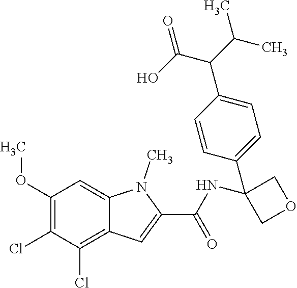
C1(OC)=C(Cl)C(Cl)=C2C(=C1)N(C)C(C(=O)NC1(C3=CC=C(C(C(C)C)C(O)=O)C=C3)COC1)=C2
